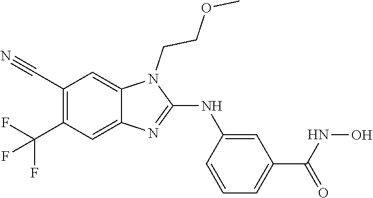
C1(C#N)=C(C(F)(F)F)C=C2C(=C1)N(CCOC)C(NC1=CC(C(=O)NO)=CC=C1)=N2
